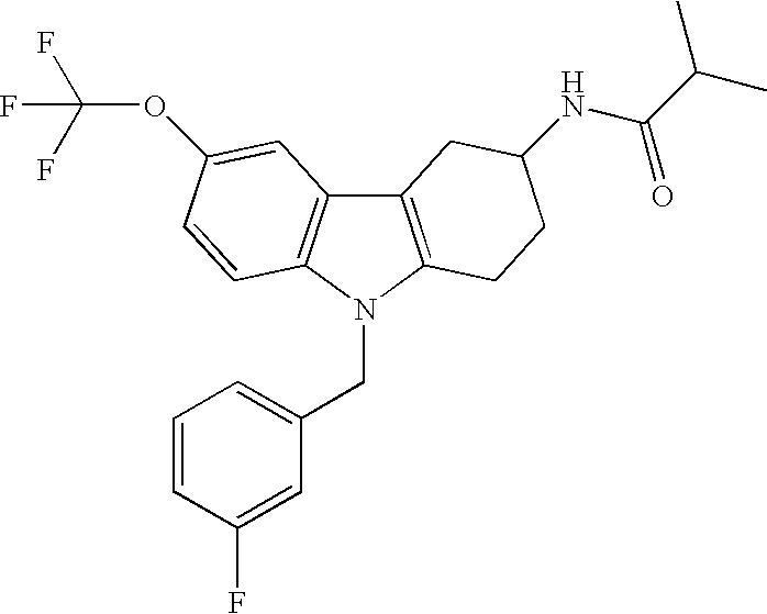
C12=C(N(CC3=CC=CC(F)=C3)C3=C1C=C(OC(F)(F)F)C=C3)CCC(NC(C(C)C)=O)C2
